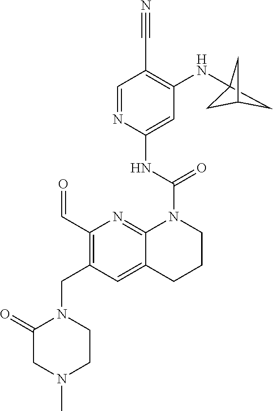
C1(=O)CN(C)CCN1CC1=C(C=O)N=C2C(=C1)CCCN2C(NC1=CC(NC23CC(C2)C3)=C(C#N)C=N1)=O
